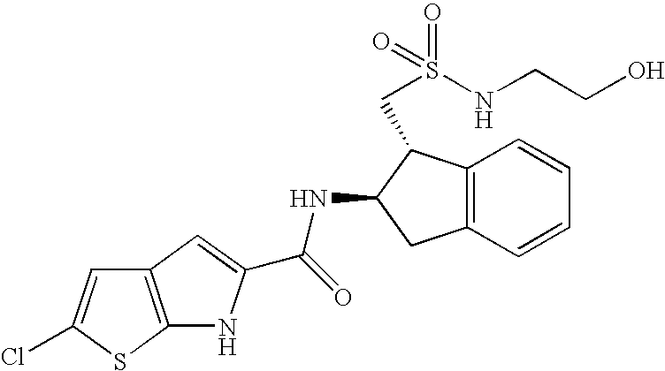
C1(NC(C2=CC3=C(SC(Cl)=C3)N2)=O)CC2=C(C1CS(NCCO)(=O)=O)C=CC=C2
